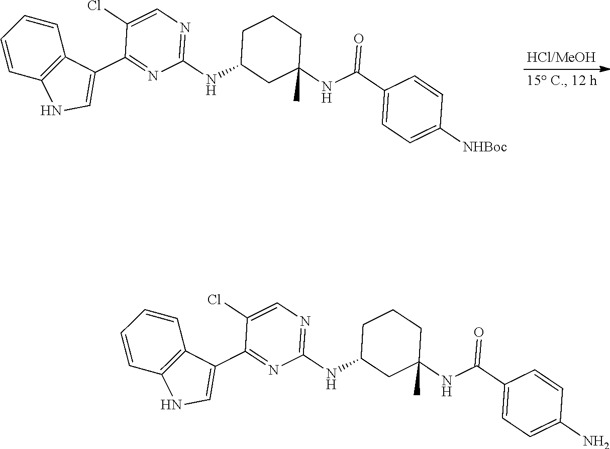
C1=CC=CC2=C1C(C1=NC(NC3CC(NC(C4=CC=C([NHBoc])C=C4)=O)(C)CCC3)=NC=C1Cl)=CN2.C1=CC=CC2=C1C(C1=NC(NC3CC(NC(C4=CC=C(N)C=C4)=O)(C)CCC3)=NC=C1Cl)=CN2
